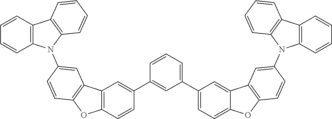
C1(C2=CC=C3C(=C2)C2=C(O3)C=CC(N3C4=C(C5=C3C=CC=C5)C=CC=C4)=C2)=CC=CC(C2=CC3=C(C=C2)OC2=C3C=C(N3C4=C(C=CC=C4)C4=C3C=CC=C4)C=C2)=C1
